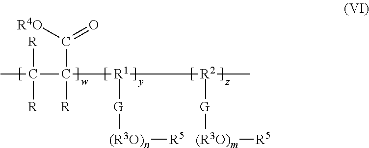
C(C([R1]([R2](C)[G][(R3O)m][R5])[G][(R3O)n][R5])([R])C([R4O])=O)(C)([R])[R]
